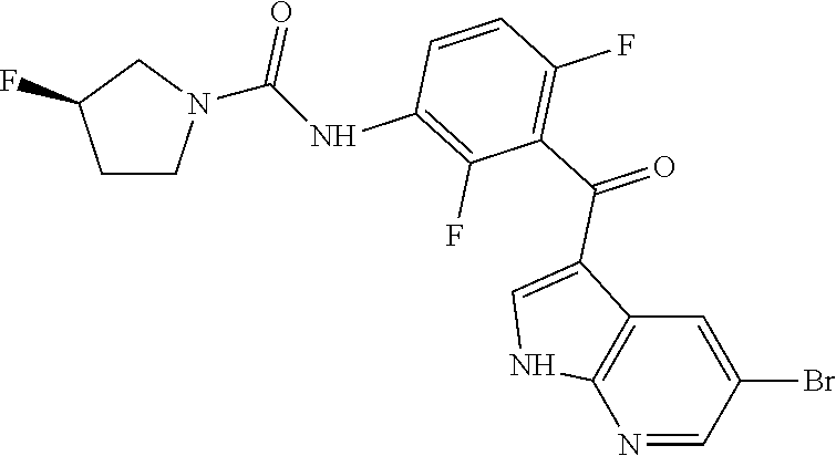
N1=CC(Br)=CC2=C1NC=C2C(=O)C1=C(F)C=CC(NC(=O)N2CCC(F)C2)=C1F
